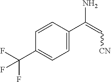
C1(C(F)(F)F)=CC=C(C(=C[CN])N)C=C1
